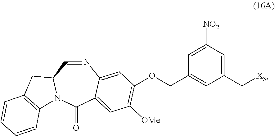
C1(C[X3])=CC([NO2])=CC(COC2=C([OMe])C=C3C(=O)N4C(C=NC3=C2)CC2=C4C=CC=C2)=C1
